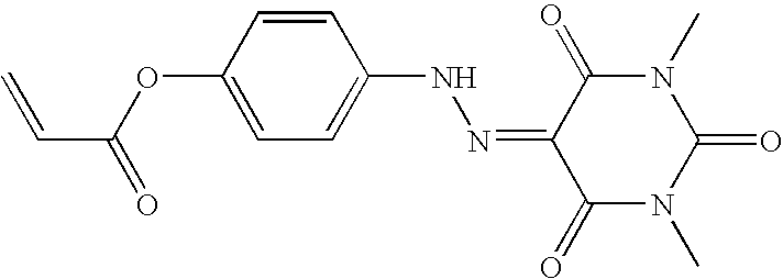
C1(NN=C2C(=O)N(C)C(=O)N(C)C2=O)=CC=C(OC(C=C)=O)C=C1
